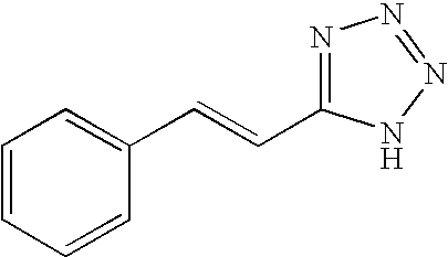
C1=CC=CC(C=CC2=NN=NN2)=C1
